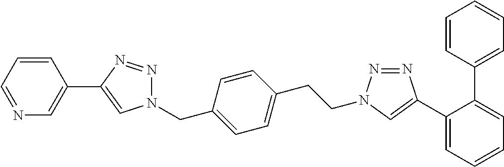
C(C1=CC=C(CN2N=NC(C3=CN=CC=C3)=C2)C=C1)CN1N=NC(C2=CC=CC=C2C2=CC=CC=C2)=C1
